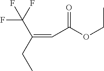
FC(F)(F)C(CC)=CC(OCC)=O
